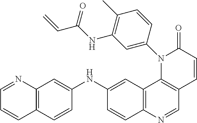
C12=C(N=CC3=C1N(C1=CC(NC(C=C)=O)=C(C)C=C1)C(=O)C=C3)C=CC(NC1=CC3=C(C=C1)C=CC=N3)=C2
